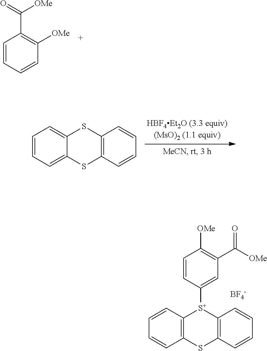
C1=CC=CC([OMe])=C1C(=O)[OMe].C12=CC=CC=C1SC1=C(S2)C=CC=C1.C12=C(C=CC=C1)SC1=C([S+]2C2=CC(C([OMe])=O)=C([OMe])C=C2)C=CC=C1.[BF4-]
